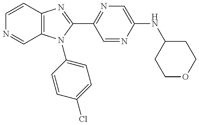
C12=C(N(C3=CC=C(Cl)C=C3)C(C3=NC=C(NC4CCOCC4)N=C3)=N1)C=NC=C2
